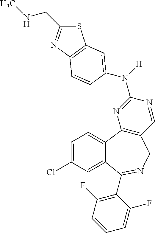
N([H])(C1=NC2=C(C=N1)CN=C(C1=C(F)C=CC=C1F)C1=CC(Cl)=CC=C21)C1=CC2=C(N=C(CNC)S2)C=C1
